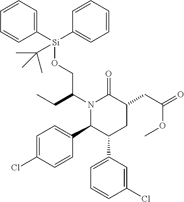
N1(C(CC)CO[Si](C2=CC=CC=C2)(C2=CC=CC=C2)C(C)(C)C)C(C2=CC=C(Cl)C=C2)C(C2=CC=CC(Cl)=C2)CC(CC(=O)OC)C1=O
